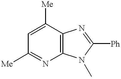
[Me]C1=NC2=C(C([Me])=C1)N=C([Ph])N2C
